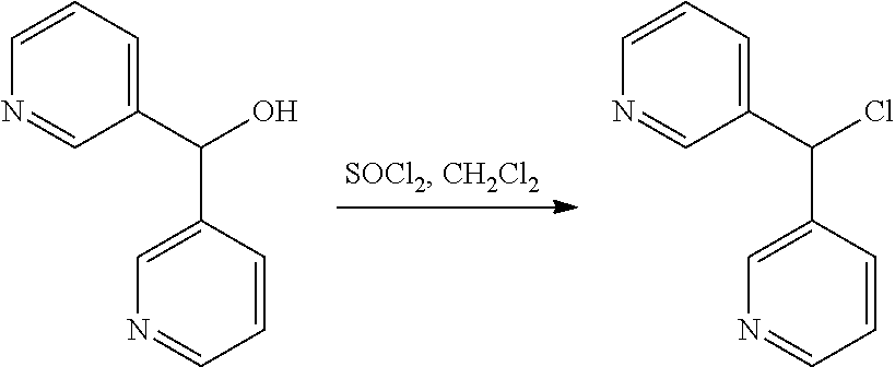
C1(C(O)C2=CN=CC=C2)=CC=CN=C1.C1(C(Cl)C2=CN=CC=C2)=CC=CN=C1
